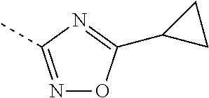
N1=C(C)N=C(C2CC2)O1
